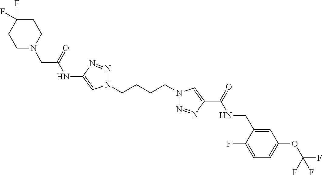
C1(NC(CN2CCC(F)(F)CC2)=O)=CN(CCCCN2N=NC(C(=O)NCC3=CC(OC(F)(F)F)=CC=C3F)=C2)N=N1
